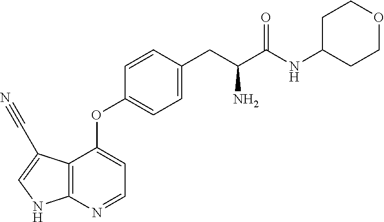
C12=C(N=CC=C1OC1=CC=C(CC(C(NC3CCOCC3)=O)N)C=C1)NC=C2C#N
